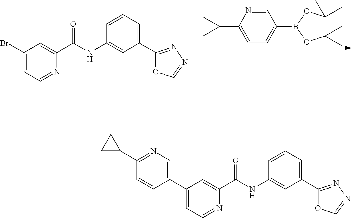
N1=CC=C(Br)C=C1C(NC1=CC(C2=NN=CO2)=CC=C1)=O.C1=NC(C2CC2)=CC=C1B1OC(C)(C)C(C)(C)O1.N1=CC=C(C2=CN=C(C3CC3)C=C2)C=C1C(NC1=CC(C2=NN=CO2)=CC=C1)=O
